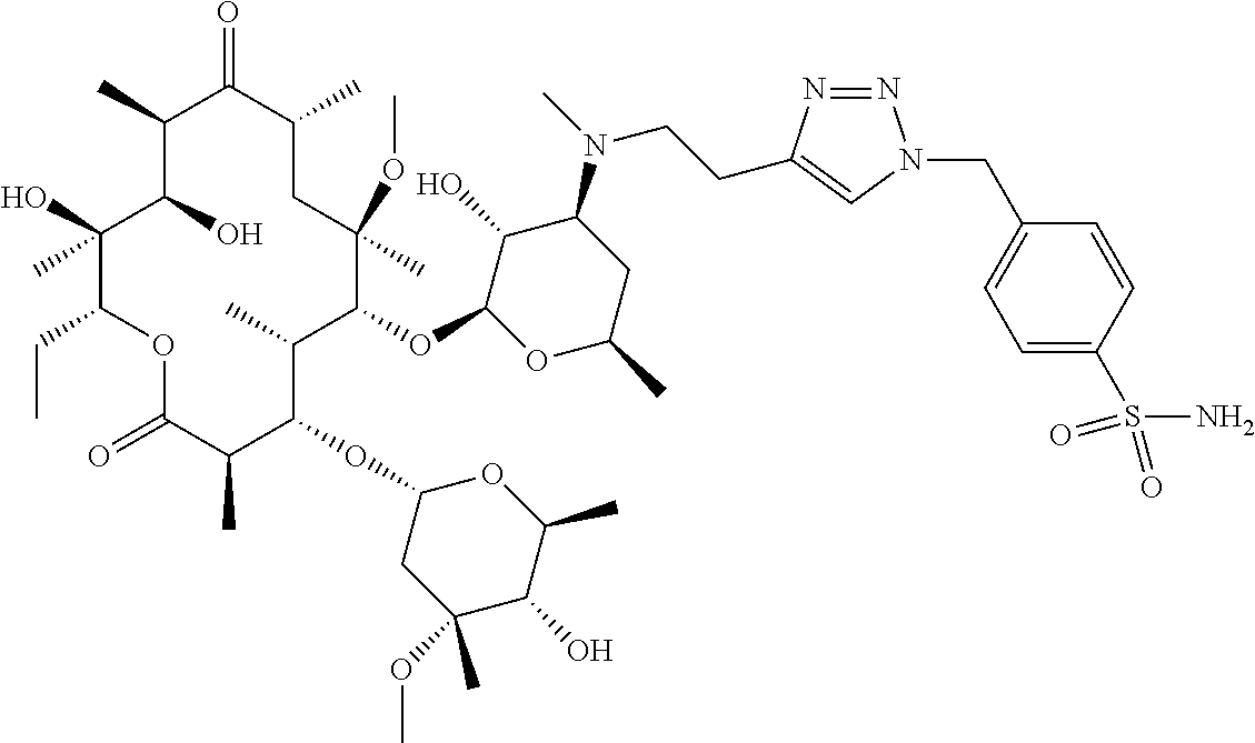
O(C1C(C)C(OC2CC(OC)(C)C(O)C(C)O2)C(C)C(=O)OC(CC)C(O)(C)C(O)C(C)C(=O)C(C)CC1(OC)C)C1C(O)C(N(C)CCC2=CN(CC3=CC=C(S(=O)(N)=O)C=C3)N=N2)CC(C)O1
